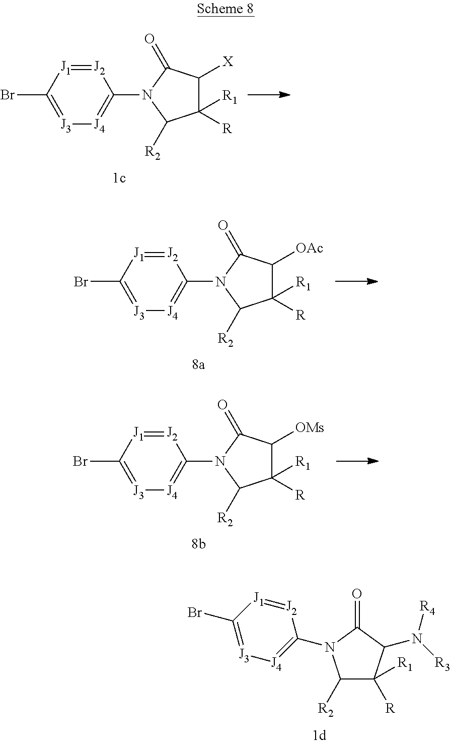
[J2]1=[J1]C(Br)=[J3][J4]=C1N1C([R2])C([R])([R1])C([X])C1=O.[J2]1=[J1]C(Br)=[J3][J4]=C1N1C([R2])C([R])([R1])C([OAc])C1=O.[J2]1=[J1]C(Br)=[J3][J4]=C1N1C([R2])C([R])([R1])C([OMs])C1=O.C1([R2])C([R])([R1])C(N([R3])[R4])C(=O)N1C1=[J4][J3]=C(Br)[J1]=[J2]1
